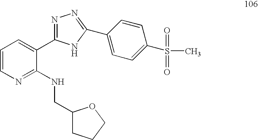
C1=CN=C(NCC2CCCO2)C(C2=NN=C(C3=CC=C(S(C)(=O)=O)C=C3)N2)=C1
